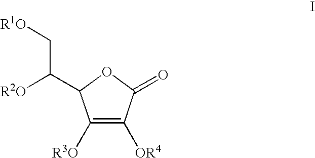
C1([R3O])=C([OR4])C(=O)OC1C(C[R1O])[R2O]
